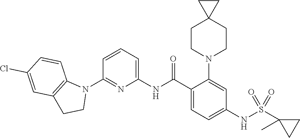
C1(N2C3=C(CC2)C=C(Cl)C=C3)=NC(NC(C2=CC=C(NS(C3(C)CC3)(=O)=O)C=C2N2CCC3(CC2)CC3)=O)=CC=C1
